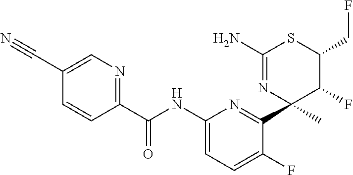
C1(C(NC2=CC=C(F)C(C3(C)C(F)C(CF)SC(N)=N3)=N2)=O)=NC=C(C#N)C=C1
